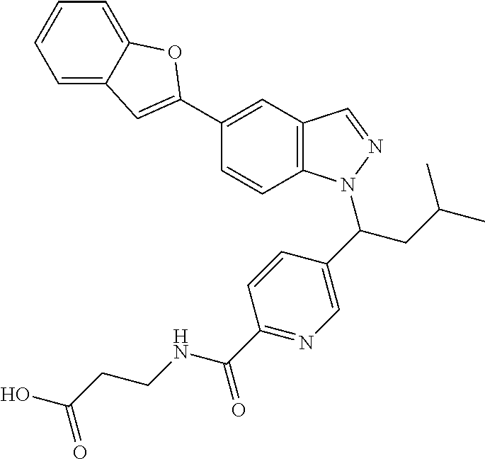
C1(C2=CC3=CC=CC=C3O2)=CC2=C(C=C1)N(C(CC(C)C)C1=CN=C(C(NCCC(O)=O)=O)C=C1)N=C2
